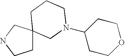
C1C2(CNC1)CN(C1CCOCC1)CCC2
